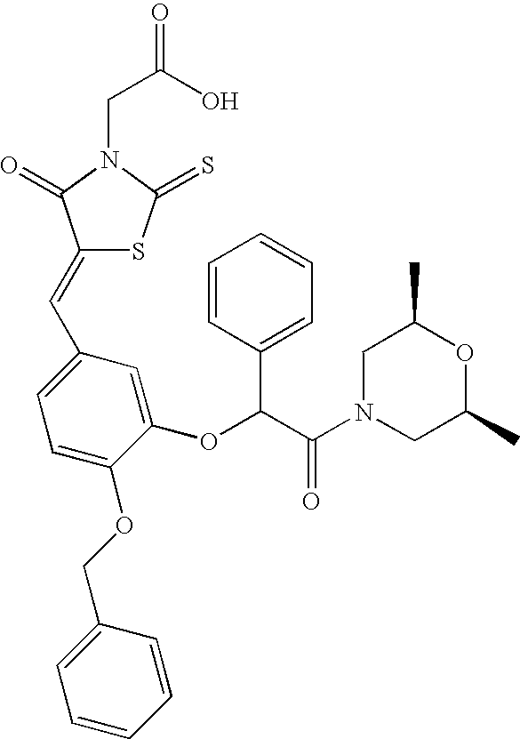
C(C(O)=O)N1C(=O)C(=CC2=CC=C(OCC3=CC=CC=C3)C(OC(C(N3CC(C)OC(C)C3)=O)C3=CC=CC=C3)=C2)SC1=S
